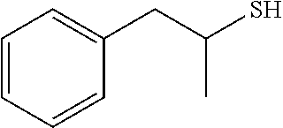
C1=CC=CC(CC(S)C)=C1
